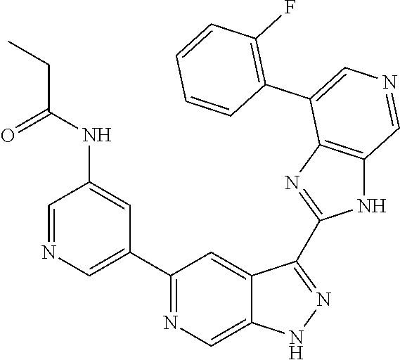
C1(C2=CN=CC(NC(CC)=O)=C2)=NC=C2C(=C1)C(C1=NC3=C(N1)C=NC=C3C1=C(F)C=CC=C1)=NN2
